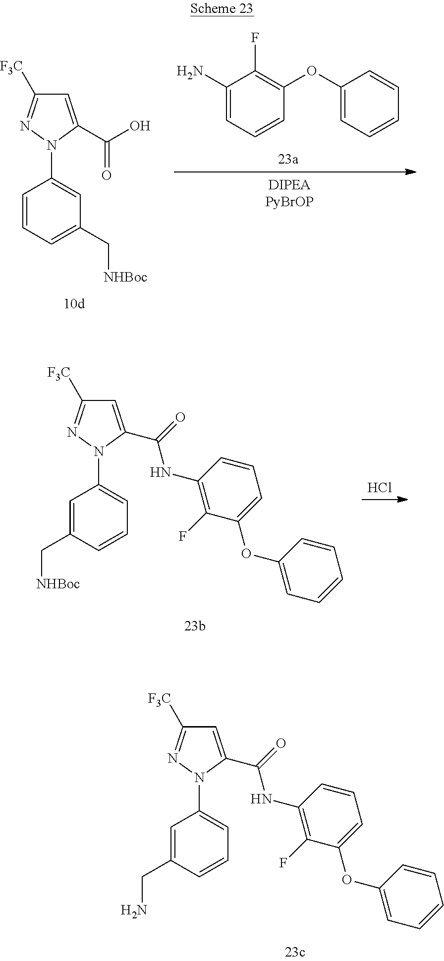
C1=CC=C(C[NHBoc])C=C1N1C(C(O)=O)=CC([F3C])=N1.C1(N)=CC=CC(OC2=CC=CC=C2)=C1F.C1=C(CN)C=CC=C1N1C(C(=O)NC2=C(F)C(OC3=CC=CC=C3)=CC=C2)=CC([F3C])=N1.C1=C(C[NHBoc])C=CC=C1N1C(C(=O)NC2=C(F)C(OC3=CC=CC=C3)=CC=C2)=CC([F3C])=N1.Cl
